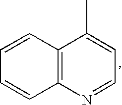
C12=C(N=CC=C1C)C=CC=C2
